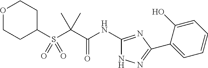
N(C(C(C)(C)S(C1CCOCC1)(=O)=O)=O)C1=NC(C2=CC=CC=C2O)=NN1
